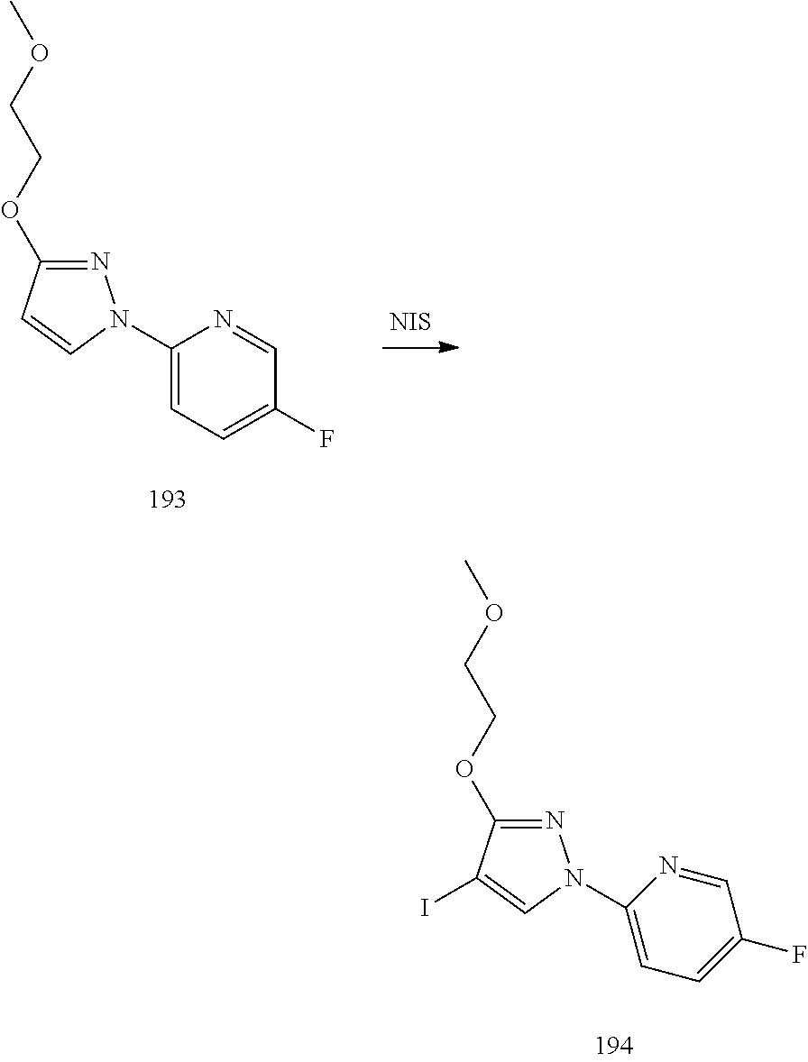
[NIS].N1=C(OCCOC)C=CN1C1=CC=C(F)C=N1.N1=C(OCCOC)C(I)=CN1C1=CC=C(F)C=N1
